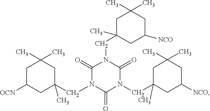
C1(=O)N(CC2(C)CC(C)(C)CC([OCN])C2)C(=O)N(CC2(C)CC([NCO])CC(C)(C)C2)C(=O)N1CC1(C)CC([NCO])CC(C)(C)C1
